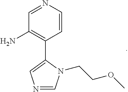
C1(C2=CN=CN2CCOC)=C(N)C=NC=C1
